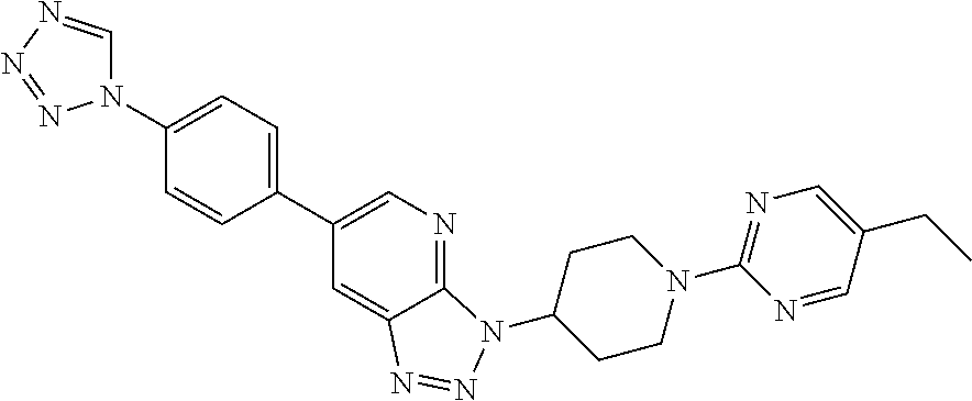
C1=C(C2=CC=C(N3C=NN=N3)C=C2)C=C2C(=N1)N(C1CCN(C3=NC=C(CC)C=N3)CC1)N=N2
